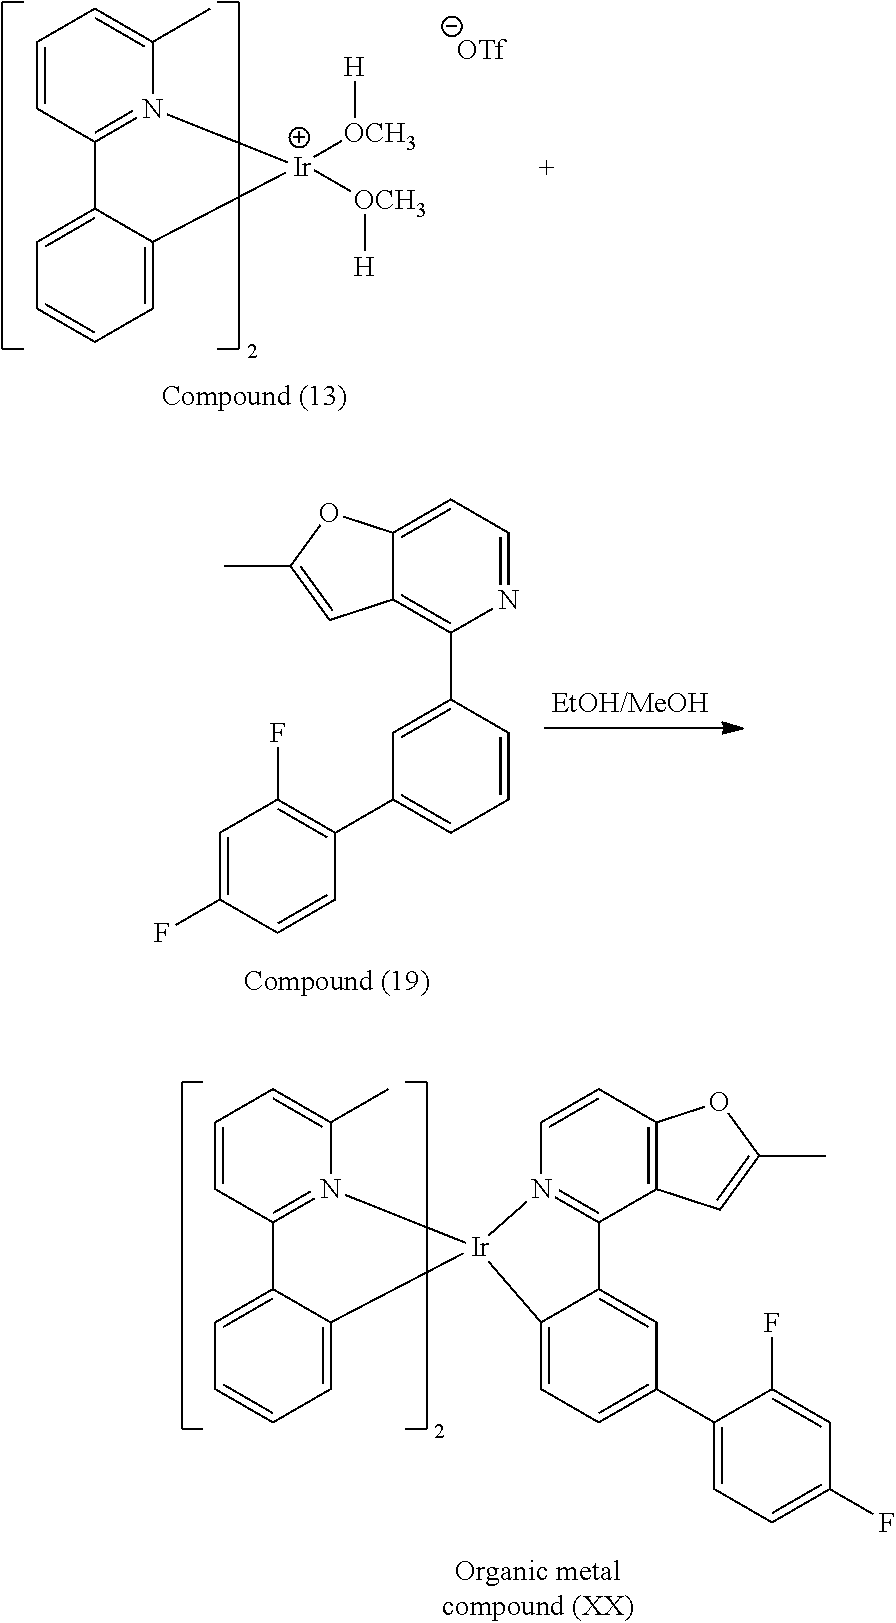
C1=CC2=N(C(C)=C1)[Ir]([OCH3][H])([OCH3][H])C1=CC=CC=C21.C12=C(C3=CC(C4=C(F)C=C(F)C=C4)=CC=C3)N=CC=C1OC(C)=C2.C1=CC2=N(C(C)=C1)[Ir]1(C3=CC=CC=C23)N2=C(C3=C(C=C2)OC(C)=C3)C2=CC(C3=CC=C(F)C=C3F)=CC=C21
